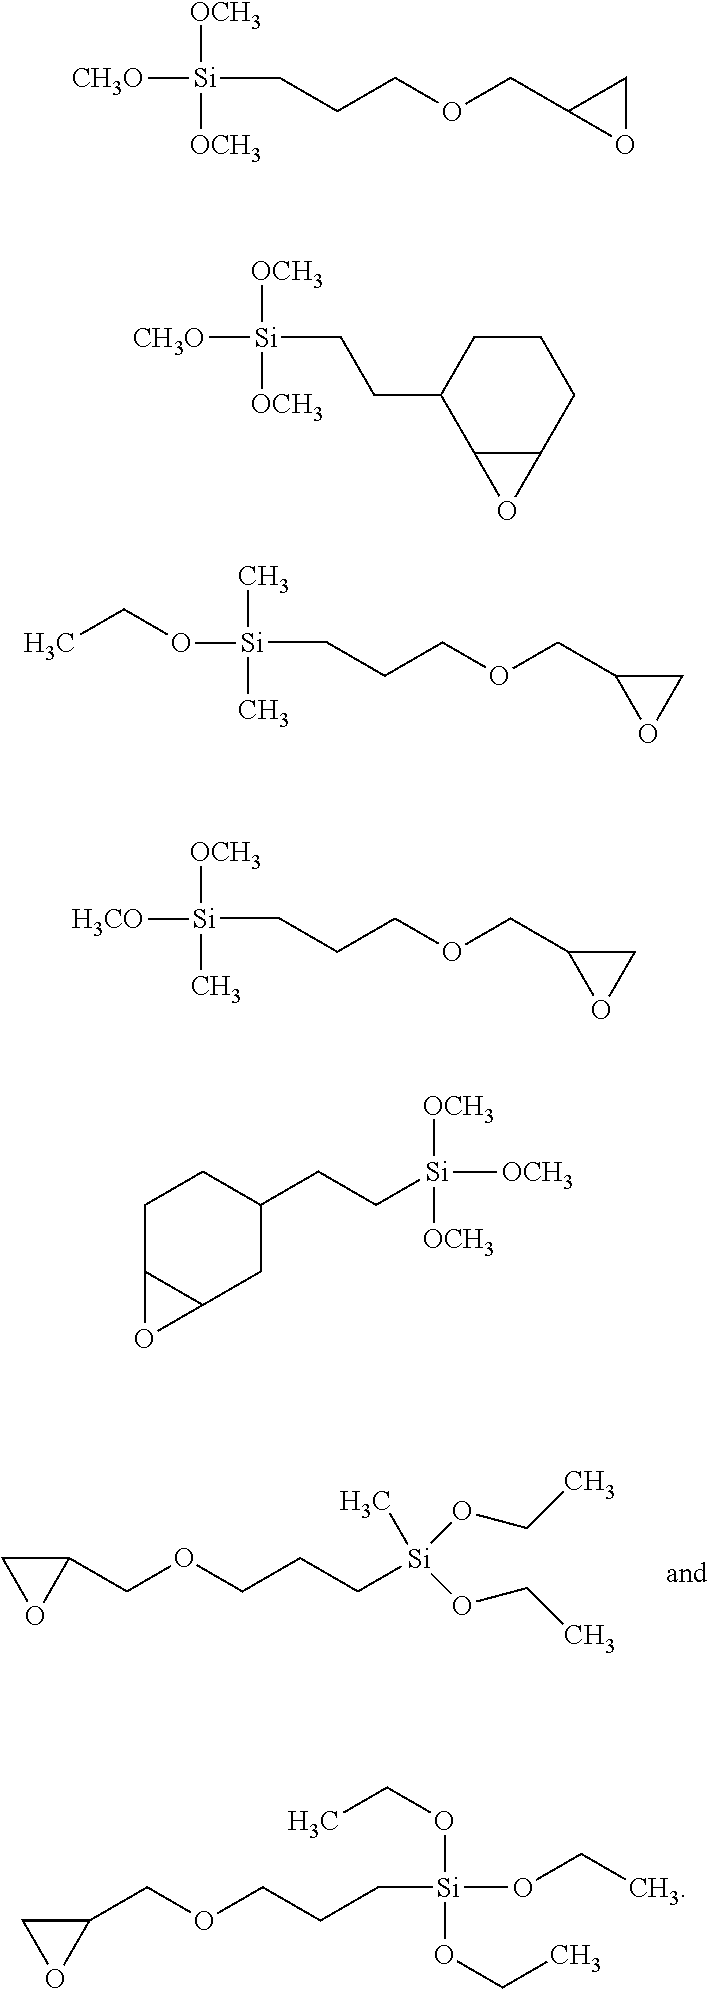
C1(COCCC[Si](C)(OCC)OCC)CO1.[CH3O][Si]([OCH3])([OCH3])CCCOCC1OC1.[CH3O][Si]([OCH3])([OCH3])CCC1C2C(CCC1)O2.[Si](C)(C)(CCCOCC1CO1)OCC.[Si]([OCH3])(C)(CCCOCC1CO1)[H3CO].C1C2C(CC(CC[Si]([OCH3])([OCH3])[OCH3])C1)O2.C1(COCCC[Si](OCC)(OCC)OCC)CO1
